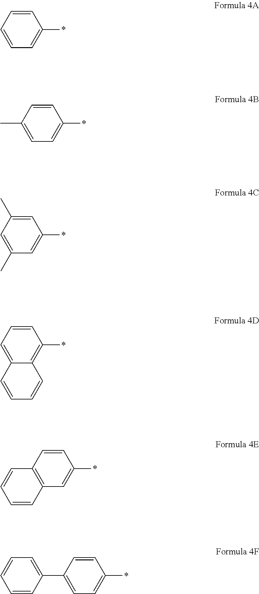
C1=CC=CC=C1*.C1=CC(C)=CC=C1*.C1=C(C)C=C(C)C=C1*.C1=CC=C2C(=C1*)C=CC=C2.C1=CC2=C(C=C1*)C=CC=C2.C1=CC(C2=CC=CC=C2)=CC=C1*
